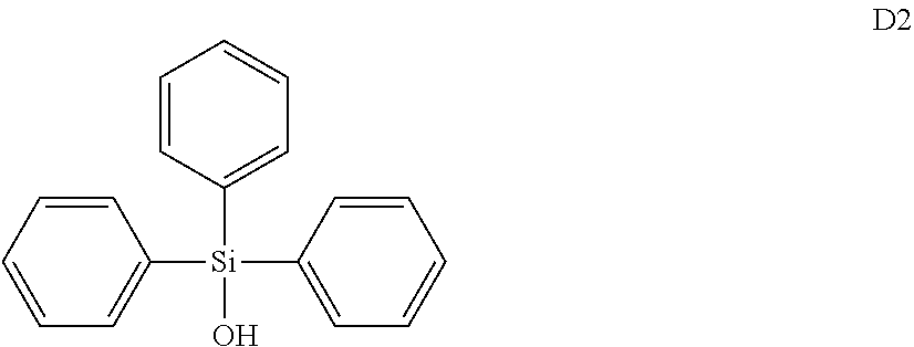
C1=CC=CC=C1[Si](C1=CC=CC=C1)(C1=CC=CC=C1)O
